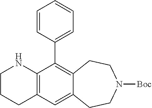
C12=C(C=C3C(=C1C1=CC=CC=C1)CCN([Boc])CC3)CCCN2
